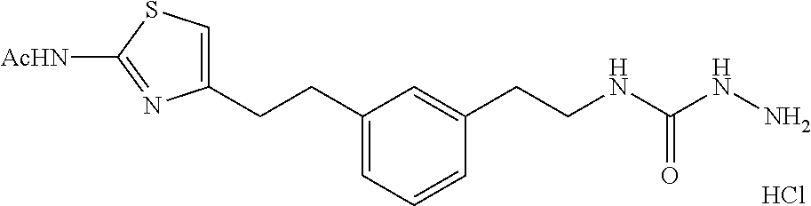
Cl.C1(CCC2=CC=CC(CCNC(NN)=O)=C2)=CSC([AcHN])=N1
